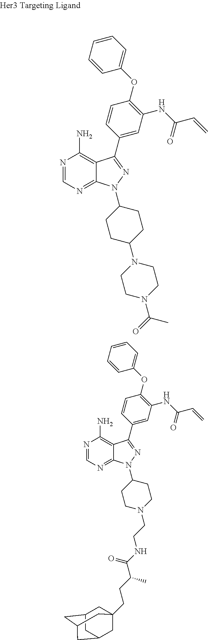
N1=CN=C2C(=C1N)C(C1=CC(NC(=O)C=C)=C(OC3=CC=CC=C3)C=C1)=NN2C1CCC(N2CCN(C(=O)C)CC2)CC1.N1=CN=C2C(=C1N)C(C1=CC(NC(=O)C=C)=C(OC3=CC=CC=C3)C=C1)=NN2C1CCN(CCNC(=O)C(CCC23CC4CC(CC(C2)C4)C3)C)CC1
